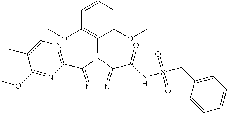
N1=C(C2=NC=C(C)C(OC)=N2)N(C2=C(OC)C=CC=C2OC)C(C(NS(CC2=CC=CC=C2)(=O)=O)=O)=N1
